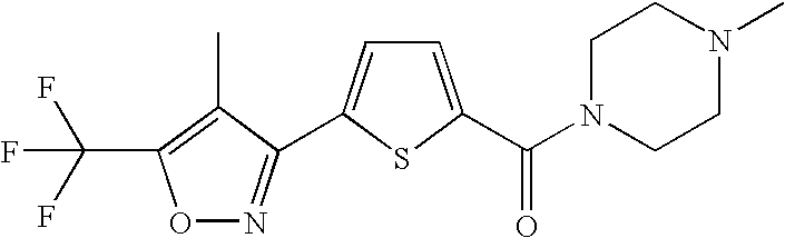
O1N=C(C2=CC=C(C(N3CCN(C)CC3)=O)S2)C(C)=C1C(F)(F)F
